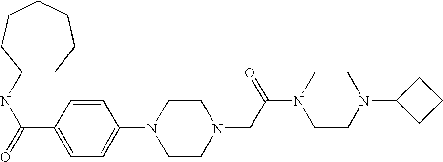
C1(NC(=O)C2=CC=C(N3CCN(CC(N4CCN(C5CCC5)CC4)=O)CC3)C=C2)CCCCCC1
